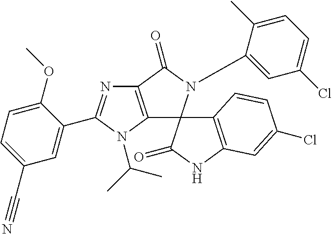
C12=C(N(C(C)C)C(C3=CC(C#N)=CC=C3OC)=N1)C1(N(C3=CC(Cl)=CC=C3C)C2=O)C2=C(NC1=O)C=C(Cl)C=C2
